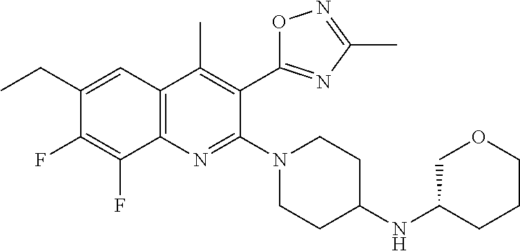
C1(CC)=CC2=C(N=C(N3CCC(NC4COCCC4)CC3)C(C3=NC(C)=NO3)=C2C)C(F)=C1F
